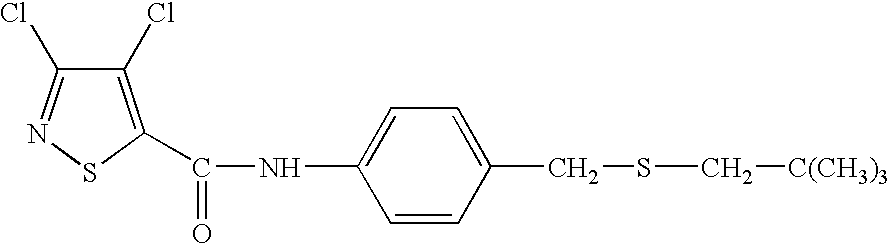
C1(Cl)=C(C(=O)NC2=CC=C(CSC[C(CH3)3])C=C2)SN=C1Cl
